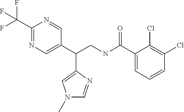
C1(C(CNC(C2=CC=CC(Cl)=C2Cl)=O)C2=CN=C(C(F)(F)F)N=C2)=CN(C)C=N1
